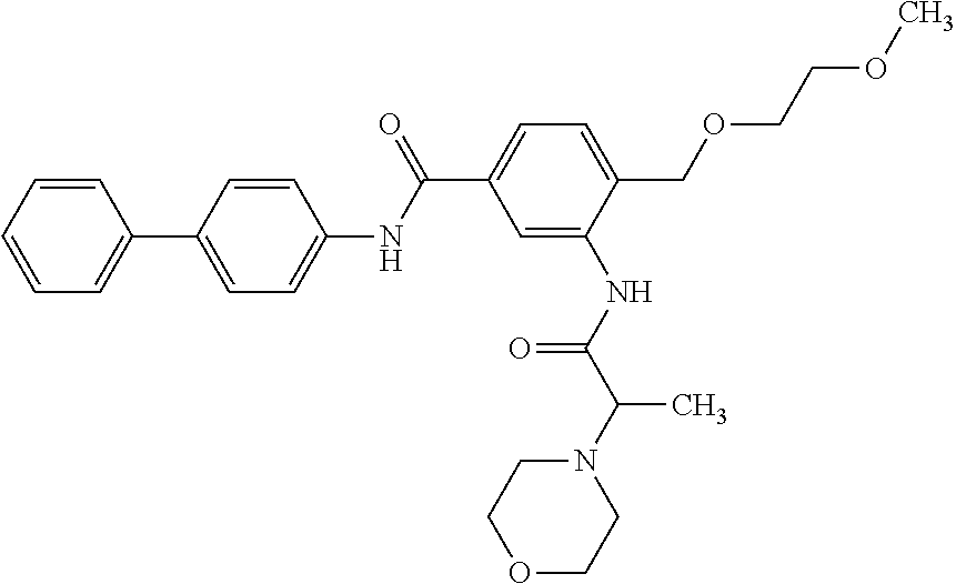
C1=CC=CC=C1C1=CC=C(NC(C2=CC=C(COCCOC)C(NC(C(N3CCOCC3)C)=O)=C2)=O)C=C1
